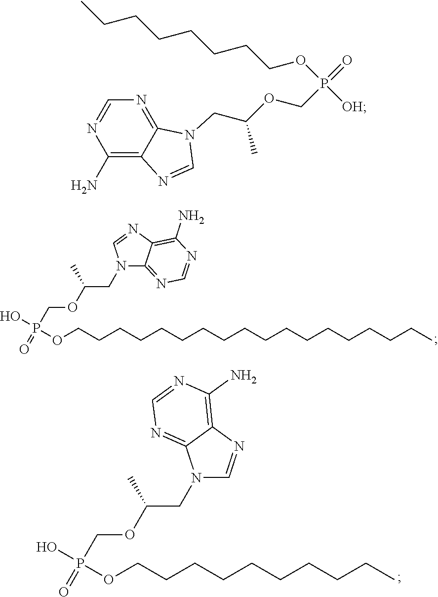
N1(CC(OCP(=O)(O)OCCCCCCCCCCCCCCCCCC)C)C2=NC=NC(N)=C2N=C1.N1(CC(OCP(=O)(O)OCCCCCCCCCC)C)C=NC2=C(N)N=CN=C12.C12=NC=NC(N)=C1N=CN2CC(C)OCP(=O)(OCCCCCCCC)[OH]
